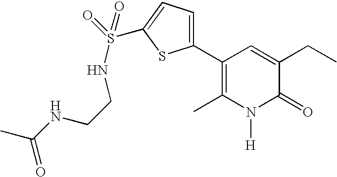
C1(C2=CC=C(S(=O)(=O)NCCNC(C)=O)S2)=C(C)N([H])C(=O)C(CC)=C1
